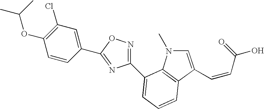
C1(OC(C)C)=C(Cl)C=C(C2=NC(C3=CC=CC4=C3N(C)C=C4C=CC(=O)O)=NO2)C=C1
